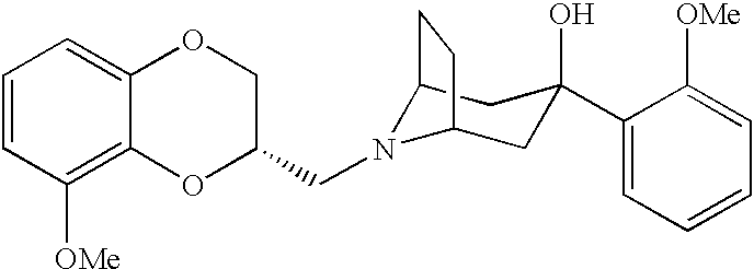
C12N(CC3COC4=CC=CC([OMe])=C4O3)C(CC(O)(C3=CC=CC=C3[OMe])C1)CC2
